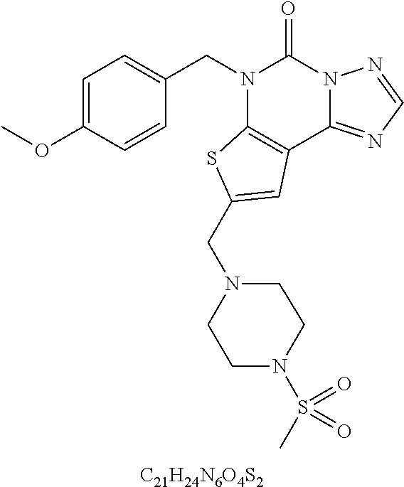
[C21H24N6O4S2].C1=C(OC)C=CC(CN2C3=C(C4=NC=NN4C2=O)C=C(CN2CCN(S(C)(=O)=O)CC2)S3)=C1
